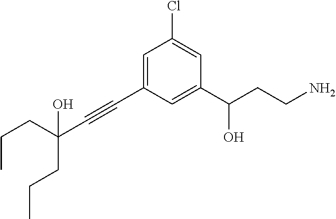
C1(C(CCN)O)=CC(C#CC(CCC)(CCC)O)=CC(Cl)=C1
